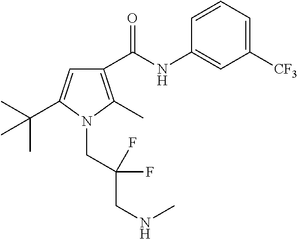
C1(NC(C2=C(C)N(CC(CNC)(F)F)C(C(C)(C)C)=C2)=O)=CC([CF3])=CC=C1
